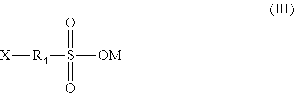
[X][R4]S(=O)(=O)[OM]
